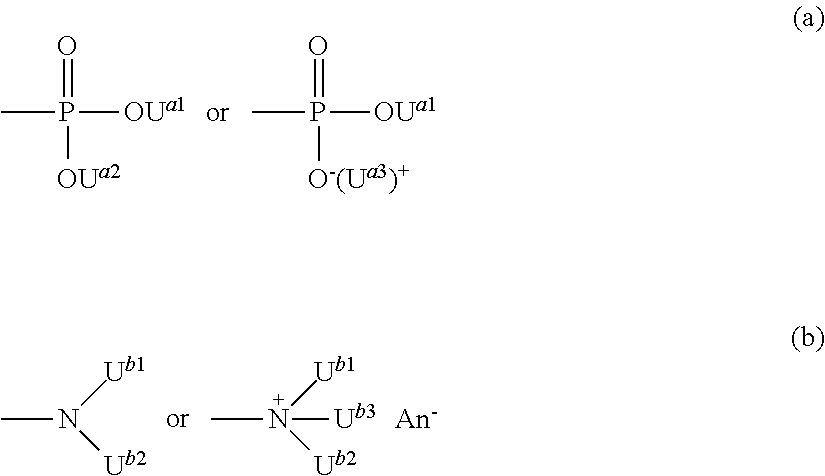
O=P([OUa2])([OUa1])C.O=P([O-(Ua3)+])([OUa1])C.CN([Ub1])[Ub2].CN([Ub1])([Ub2])[Ub3].[An-]
